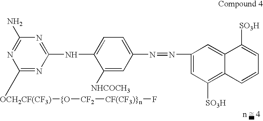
C1([OCH2CF(CF3)][{O][CF2][CF(CF3)}n]F)=NC(NC2=CC=C(N=NC3=CC([SO3H])=C4C(=C3)C([SO3H])=CC=C4)C=C2[NHCOCH3])=NC(N)=N1
